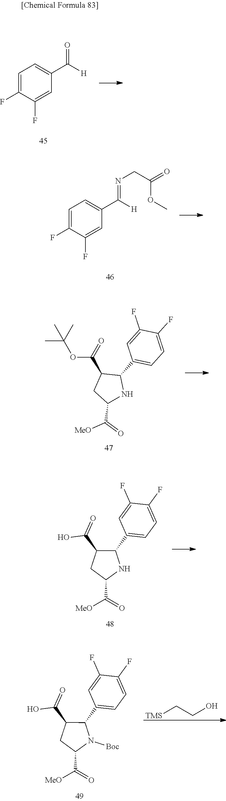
C1=C(F)C(F)=CC(C([H])=O)=C1.C1=C(F)C(F)=CC(C([H])=NCC(=O)OC)=C1.C1(C(OC(C)(C)C)=O)CC(C(=O)[MeO])NC1C1=CC=C(F)C(F)=C1.C1(C(O)=O)CC(C(=O)[MeO])NC1C1=CC=C(F)C(F)=C1.C1(C(=O)O)CC(C(=O)[MeO])N([Boc])C1C1=CC=C(F)C(F)=C1.[TMS]CCO
